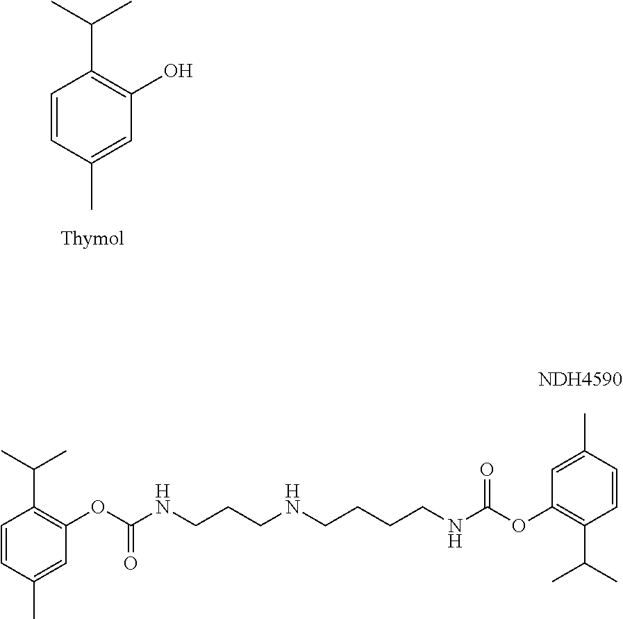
C1(OC(NCCCNCCCCNC(OC2=C(C(C)C)C=CC(C)=C2)=O)=O)=C(C(C)C)C=CC(C)=C1.C1=CC(C)=CC(O)=C1C(C)C
